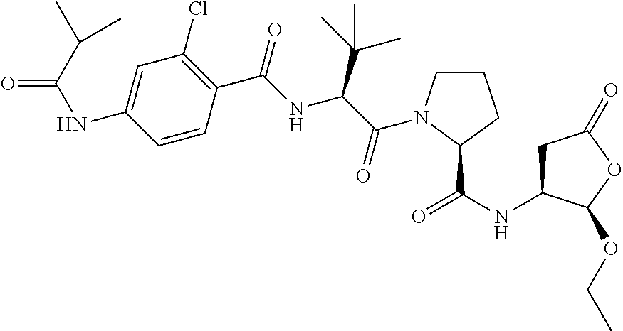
C1=C(NC(C(C)C)=O)C=CC(C(=O)NC(C(C)(C)C)C(=O)N2CCCC2C(NC2CC(=O)OC2OCC)=O)=C1Cl
